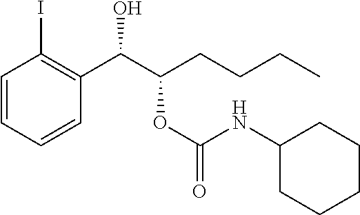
C1=CC=CC(C(C(CCCC)OC(=O)NC2CCCCC2)O)=C1I
